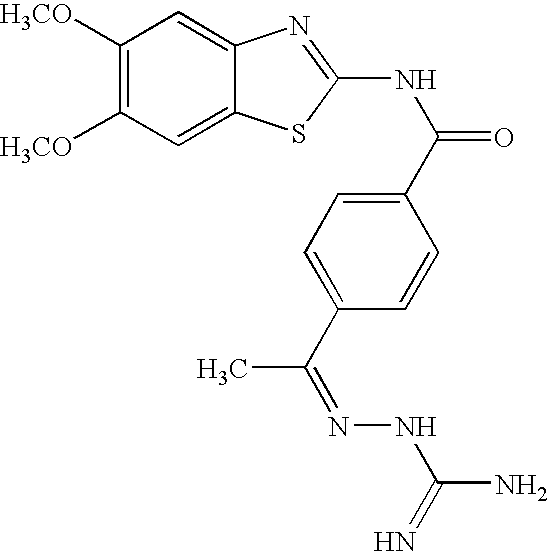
C1([H3CO])=C([H3CO])C=C2C(=C1)N=C(NC(=O)C1=CC=C(C(=NNC(N)=N)C)C=C1)S2
